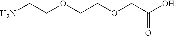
C(C(=O)[OH])OCCOCCN
